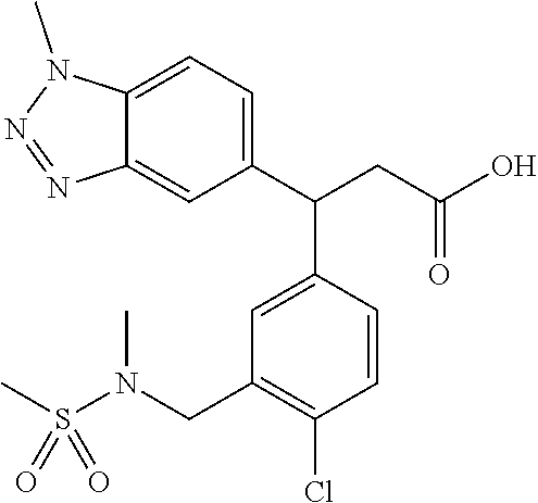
C(C1=CC(CN(C)S(C)(=O)=O)=C(Cl)C=C1)(C1=CC=C2C(=C1)N=NN2C)CC(O)=O
